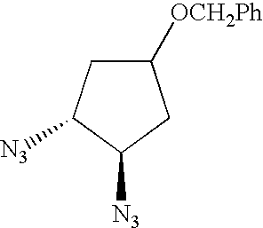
C1C([OCH2Ph])CC([N3])C1[N3]
